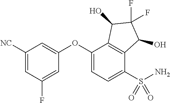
O(C1=CC([NC])=CC(F)=C1)C1=CC=C(S(N)(=O)=O)C2=C1C(O)C(F)(F)C2O
